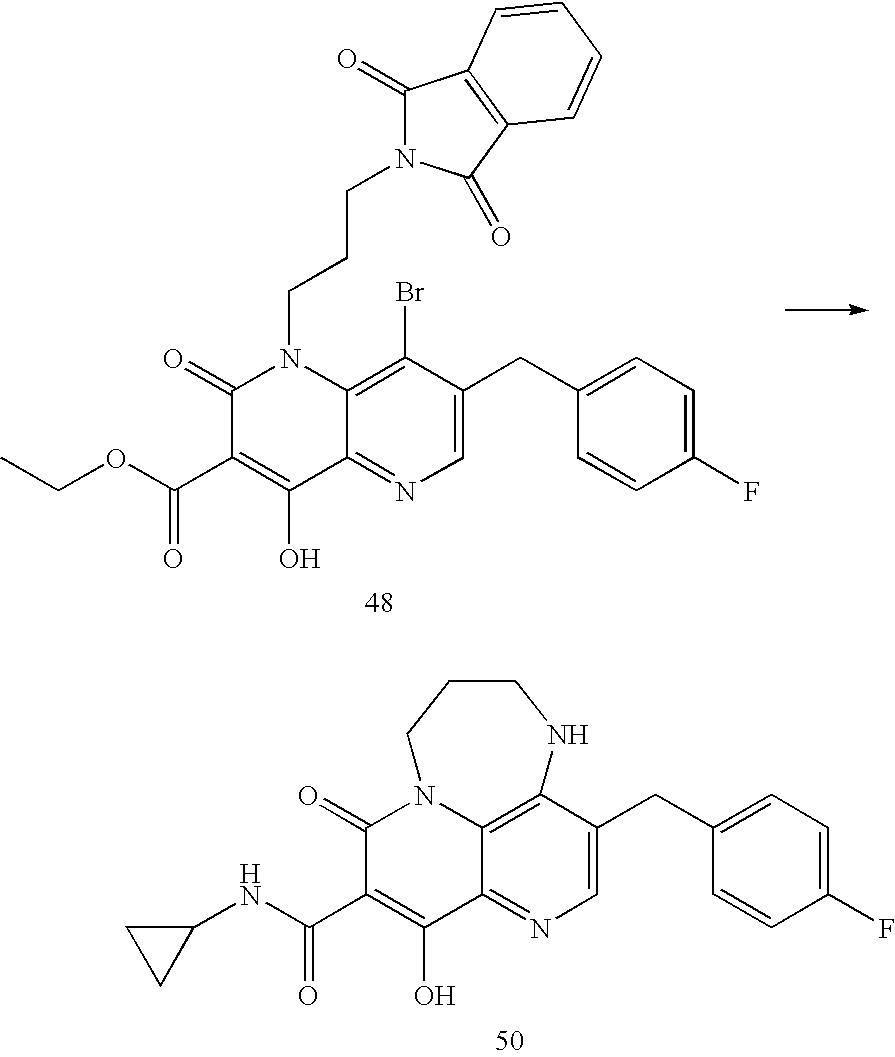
CCOC(C1=C(O)C2=NC=C(CC3=CC=C(F)C=C3)C(Br)=C2N(CCCN2C(=O)C3=C(C2=O)C=CC=C3)C1=O)=O.C12=NC=C(CC3=CC=C(F)C=C3)C3=C1N(C(=O)C(C(NC1CC1)=O)=C2O)CCCN3
